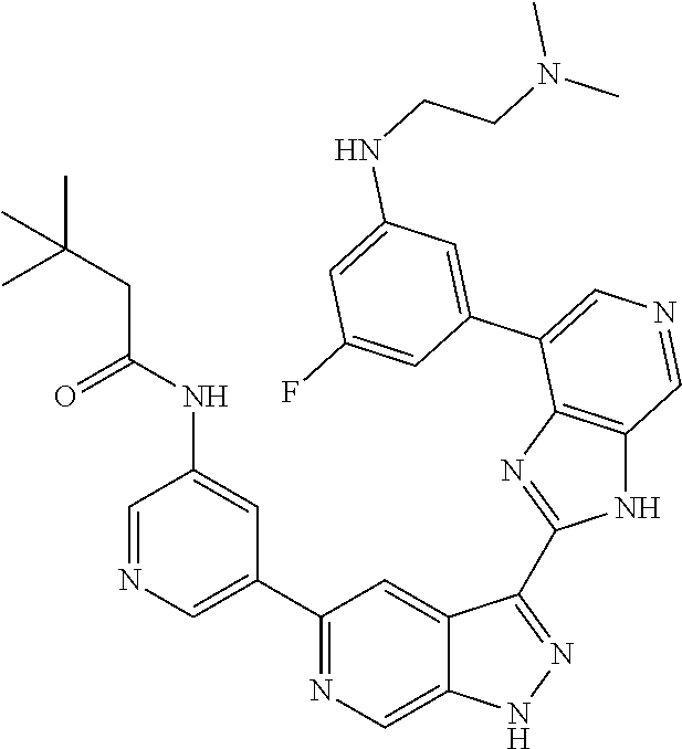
C1(C2=CN=CC(NC(=O)CC(C)(C)C)=C2)=NC=C2C(=C1)C(C1=NC3=C(N1)C=NC=C3C1=CC(NCCN(C)C)=CC(F)=C1)=NN2
